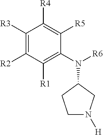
C1([R3])=C([R2])C([R1])=C(N([R6])C2CN([H])CC2)C([R5])=C1[R4]
